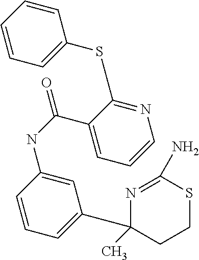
C1=CC=C(SC2=NC=CC=C2C(=O)NC2=CC(C3(C)CCSC(N)=N3)=CC=C2)C=C1
